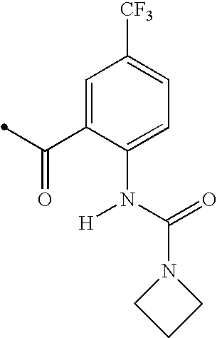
C1=C(C(=O)C)C(N(C(=O)N2CCC2)[H])=CC=C1[CF3]
